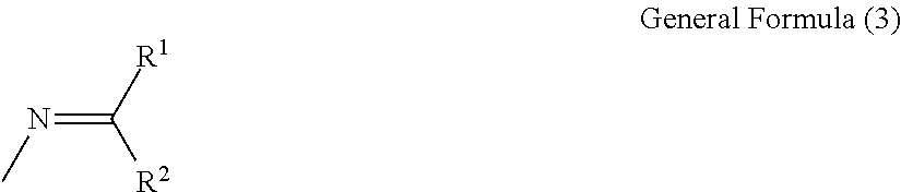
N(=C([R1])[R2])C
